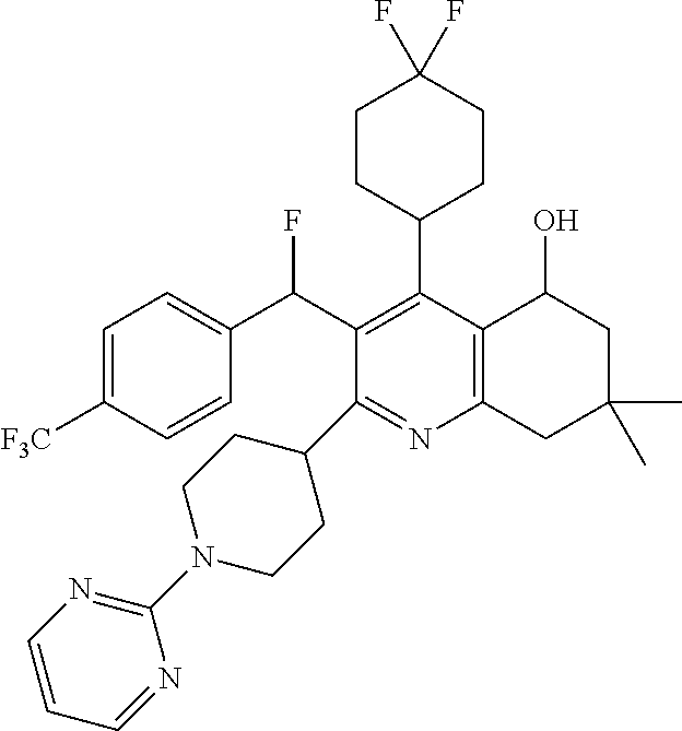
FC(C1=C(C2CCC(F)(F)CC2)C2=C(N=C1C1CCN(C3=NC=CC=N3)CC1)CC(C)(C)CC2O)C1=CC=C([F3C])C=C1
